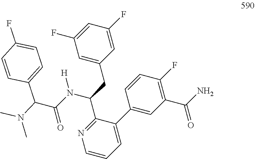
C(N(C(C1=NC=CC=C1C1=CC(C(N)=O)=C(F)C=C1)CC1=CC(F)=CC(F)=C1)[H])(=O)C(C1=CC=C(F)C=C1)N(C)C
